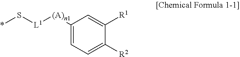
C1([(A)n1][L1]S*)=CC=C([R2])C([R1])=C1
